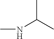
CNC(C)C
